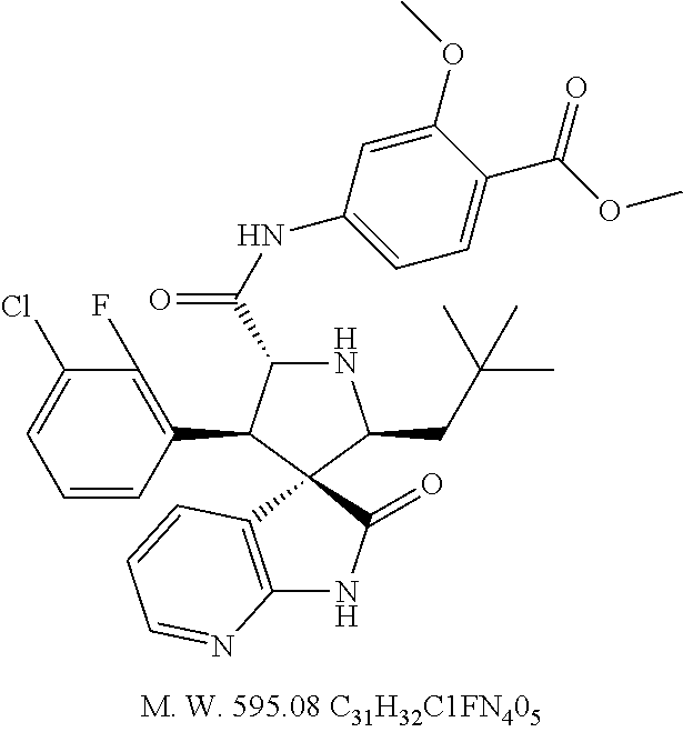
N1C(C(NC2=CC=C(C(=O)OC)C(OC)=C2)=O)C(C2=C(F)C(Cl)=CC=C2)C2(C1CC(C)(C)C)C1=C(NC2=O)N=CC=C1
